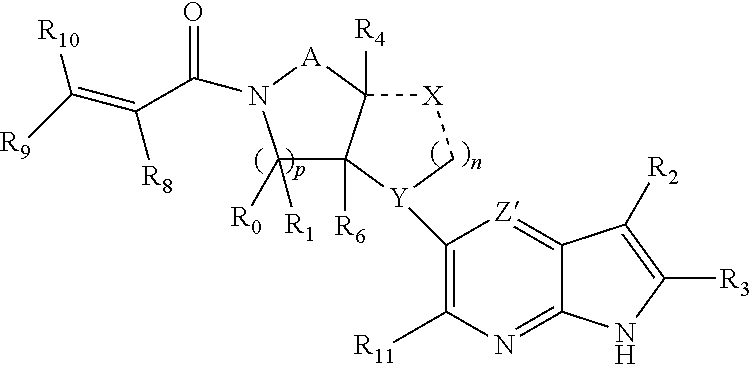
C1([R1])([R0])C2([R6])C([R4])([A]N1C(C(=C([R10])[R9])[R8])=O)[X]C[Y]2C1=C([R11])N=C2C(=[Z]1)C([R2])=C([R3])N2
